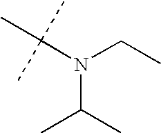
C(N(CC)C(C)C)(C)(C)C
